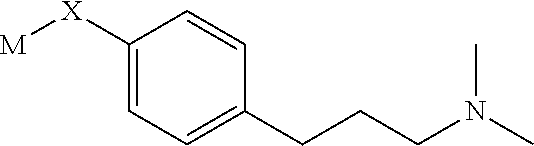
C1=C([X][M])C=CC(CCCN(C)C)=C1
